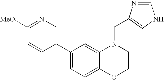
C1=C(C2=CN=C([MeO])C=C2)C=C2C(=C1)OCCN2CC1=CNC=N1
